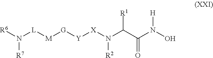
[R6]N([L][M][G][Y][X]N([R2])C(C(N([H])O)=O)[R1])[R7]
